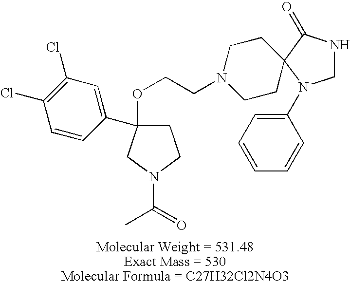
C1C(OCCN2CCC3(CC2)C(=O)NCN3C2=CC=CC=C2)(C2=CC(Cl)=C(Cl)C=C2)CN(C(=O)C)C1
